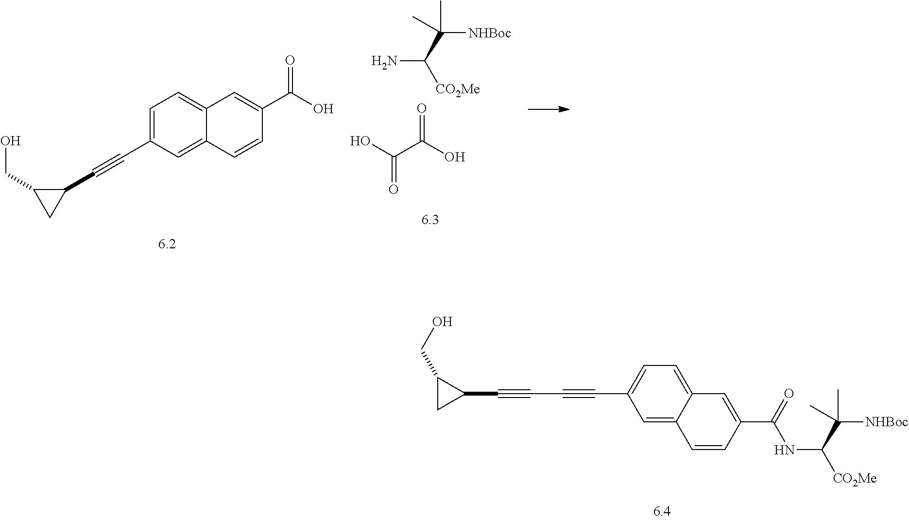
OC(C(O)=O)=O.NC(C(C)([NHBoc])C)[CO2Me].C1=C(C#CC2C(CO)C2)C=C2C(=C1)C=C(C(O)=O)C=C2.C12=CC=C(C#CC#CC3C(CO)C3)C=C1C=CC(C(=O)NC([CO2Me])C(C)([NHBoc])C)=C2
